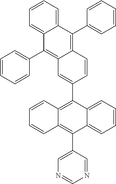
C1(C2=C3C(=C(C4=CN=CN=C4)C4=CC=CC=C24)C=CC=C3)=CC2=C(C3=CC=CC=C3)C3=CC=CC=C3C(C3=CC=CC=C3)=C2C=C1
